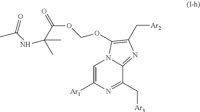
C1=C([Ar1])N=C(C[Ar3])C2=NC(C[Ar2])=C(OCOC(=O)C(NC(C)=O)(C)C)N12
